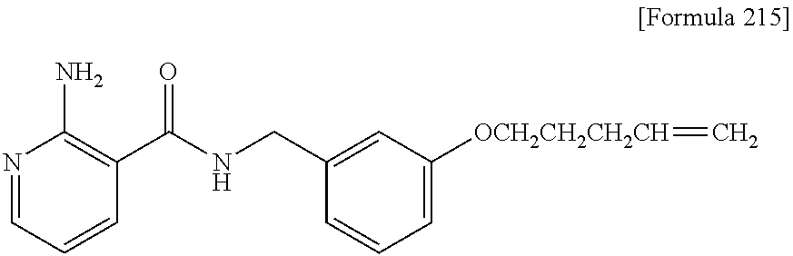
N1=CC=CC(C(NCC2=CC([OCH2CH2CH2CH]=C)=CC=C2)=O)=C1N
